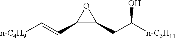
C1(C=C[n-C4H9])C(CC([n-C5H11])O)O1
